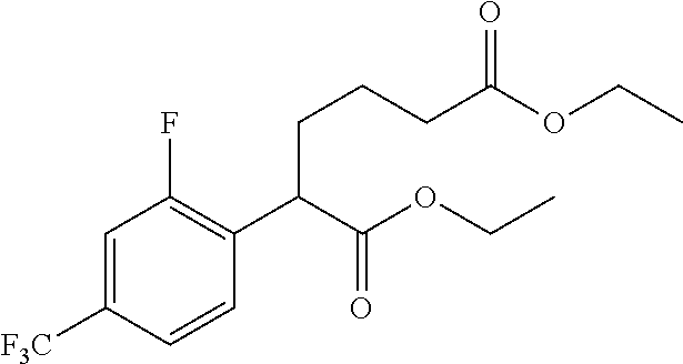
C1=C([F3C])C=CC(C(C(OCC)=O)CCCC(OCC)=O)=C1F
